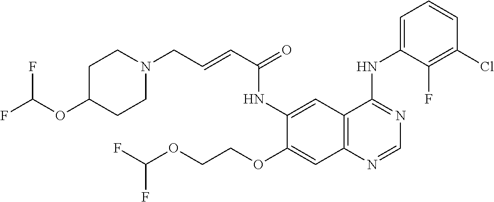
C12=C(N=CN=C1NC1=CC=CC(Cl)=C1F)C=C(OCCOC(F)F)C(NC(C=CCN1CCC(OC(F)F)CC1)=O)=C2
